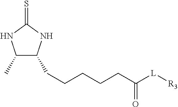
C1(C)C(CCCCCC([L][R3])=O)NC(=S)N1
